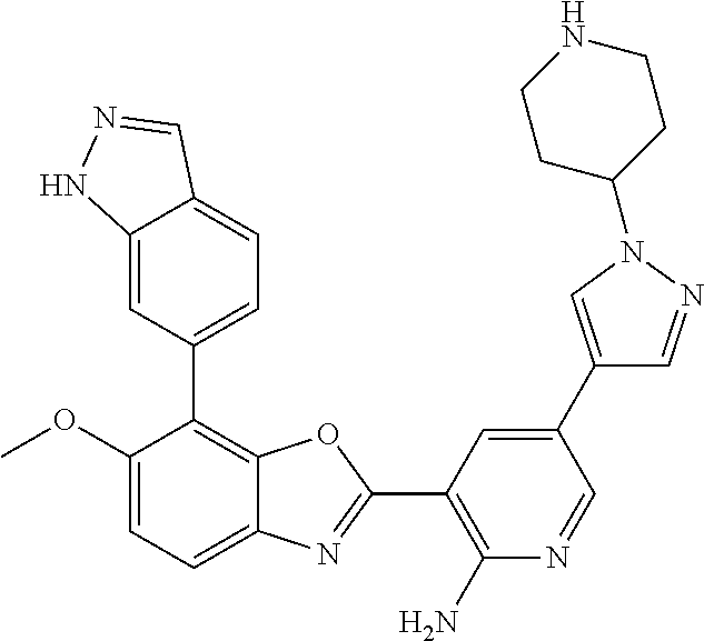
COC1=CC=C2C(=C1C1=CC=C3C(=C1)NN=C3)OC(C1=C(N)N=CC(C3=CN(C4CCNCC4)N=C3)=C1)=N2
